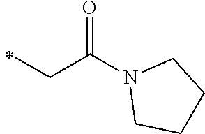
C(C)C(N1CCCC1)=O
